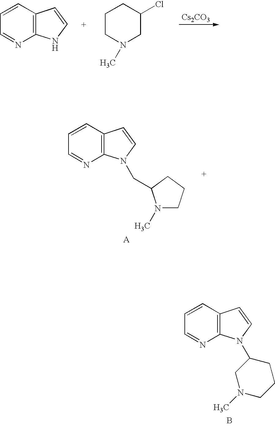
[Cs2CO3].C12=C(C=CC=N1)C=CN2.C1C(Cl)CCCN1C.C12=C(C=CC=N1)C=CN2CC1N(C)CCC1.C12=C(C=CC=N1)C=CN2C1CN(C)CCC1.B
